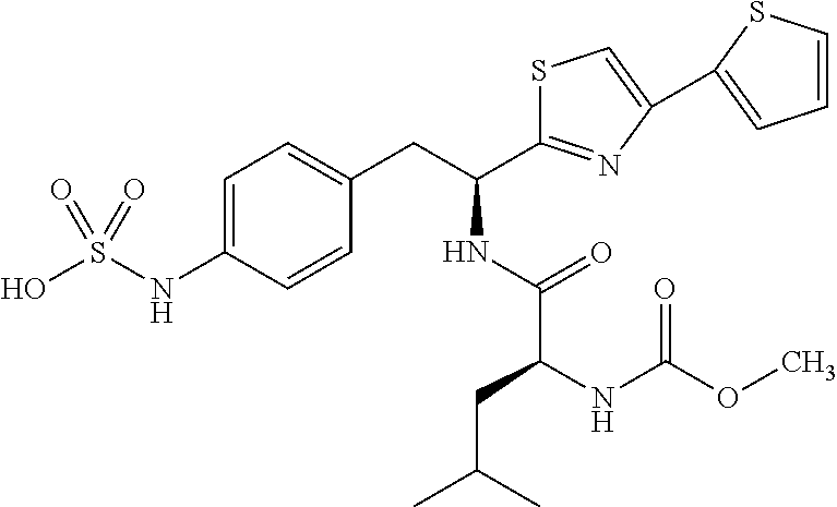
S1C(C(CC2=CC=C(NS(O)(=O)=O)C=C2)NC(=O)C(CC(C)C)NC(OC)=O)=NC(C2=CC=CS2)=C1
